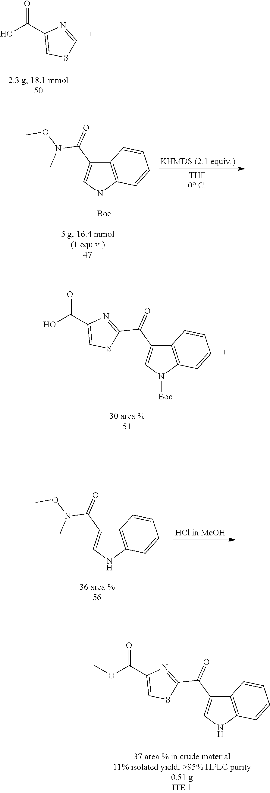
OC(C1=CSC=N1)=O.N(C(C1=CN([Boc])C2=C1C=CC=C2)=O)(OC)C.OC(C1=CSC(C(C2=CN([Boc])C3=C2C=CC=C3)=O)=N1)=O.N(C(C1=CNC2=C1C=CC=C2)=O)(OC)C.O(C(C1=CSC(C(C2=CNC3=C2C=CC=C3)=O)=N1)=O)C
